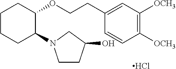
Cl.C1CCC(N2CCC(O)C2)C(OCCC2=CC([OCH3])=C([OCH3])C=C2)C1
